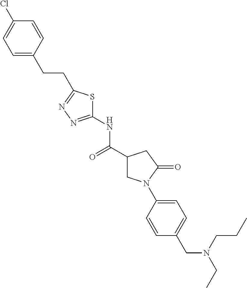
C1(Cl)=CC=C(CCC2=NN=C(NC(C3CN(C4=CC=C(CN(CC)CCC)C=C4)C(=O)C3)=O)S2)C=C1
